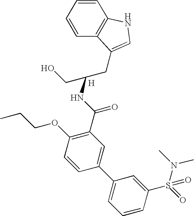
CCCOC1=C(C(NC(CC2=CNC3=C2C=CC=C3)CO)=O)C=C(C2=CC=CC(S(=O)(N(C)C)=O)=C2)C=C1.[H]
